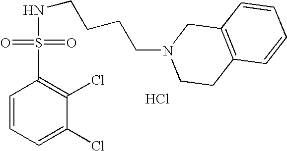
N(CCCCN1CCC2=C(C1)C=CC=C2)S(C1=C(Cl)C(Cl)=CC=C1)(=O)=O.Cl
